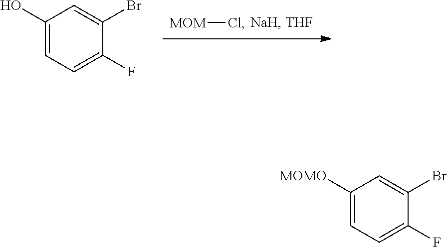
[MOM]Cl.C1=C(O)C=C(Br)C(F)=C1.C1=C([MOMO])C=C(Br)C(F)=C1
